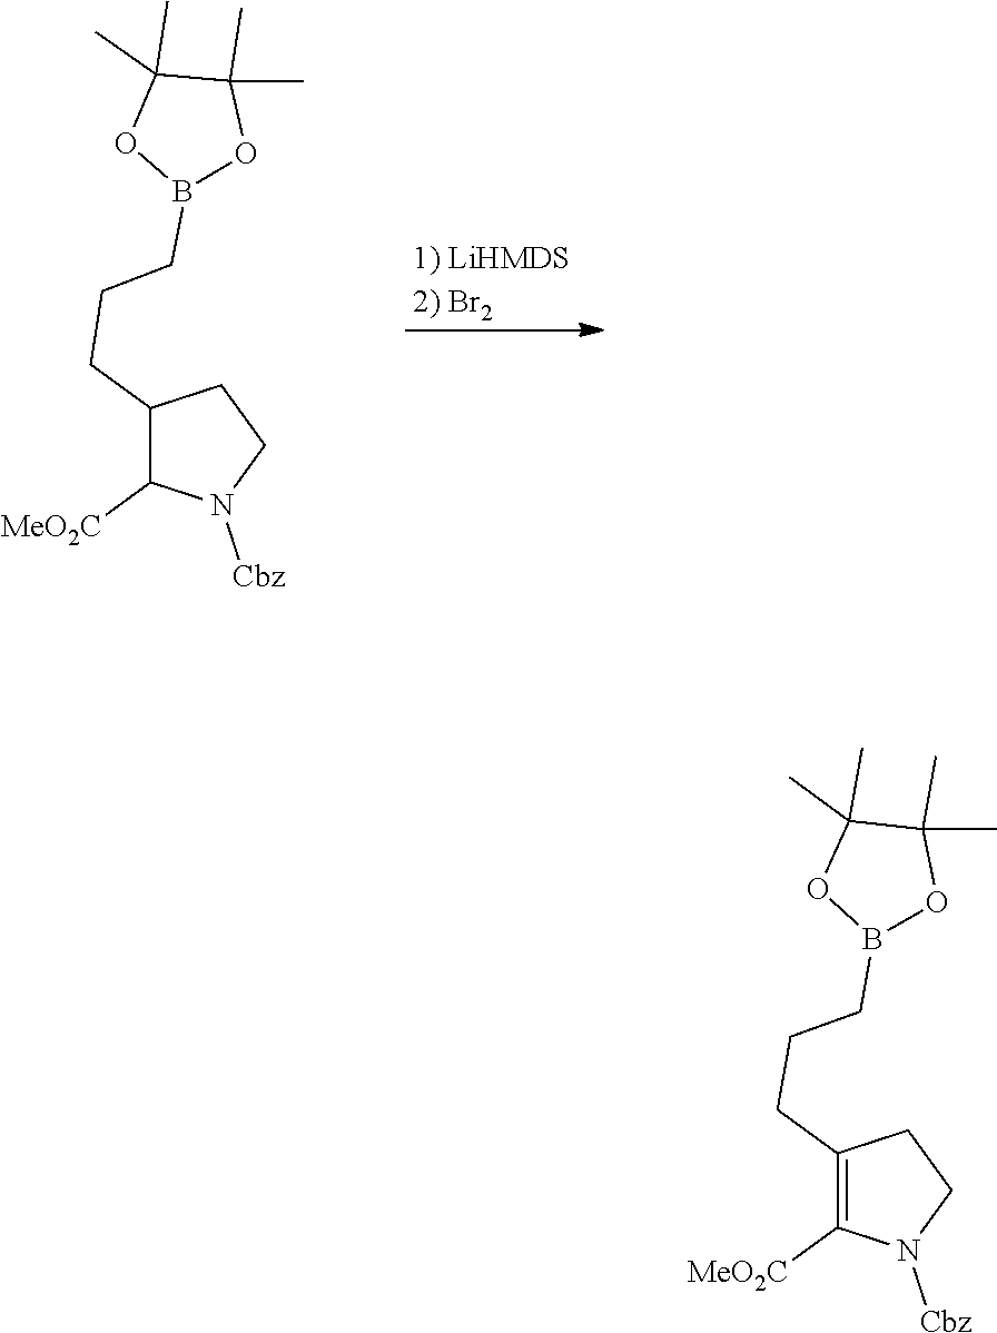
[1) LiHMDS2) Br2].C1(CCCB2OC(C)(C)C(C)(C)O2)C([MeO2C])N([Cbz])CC1.C1(CCCB2OC(C)(C)C(C)(C)O2)=C([MeO2C])N([Cbz])CC1
